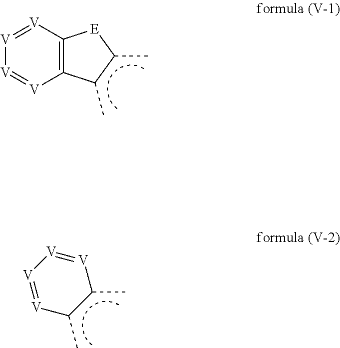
[V]1=[V]C2=C([V]=[V]1)[E]C(C)C2C.[V]1=[V][V]=[V]C(C)C1C
